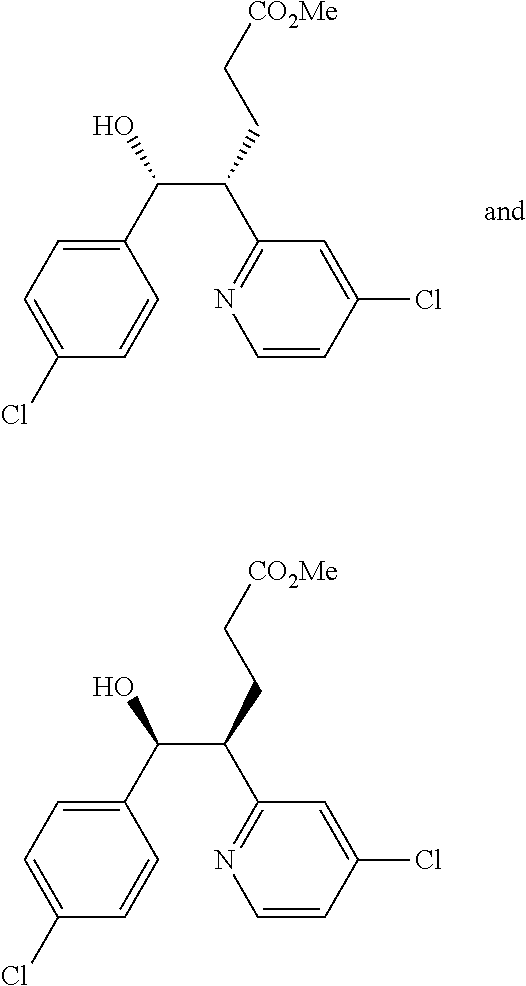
C1(C(C(C2=NC=CC(Cl)=C2)CC[CO2Me])O)=CC=C(Cl)C=C1.C1(C(C(C2=NC=CC(Cl)=C2)CC[CO2Me])O)=CC=C(Cl)C=C1
